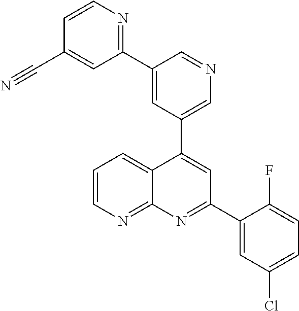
C1=C(C2=NC=CC(C#N)=C2)C=NC=C1C1=CC(C2=CC(Cl)=CC=C2F)=NC2=NC=CC=C12
